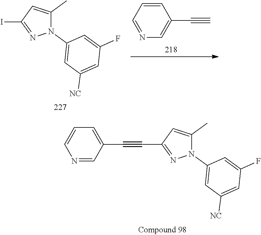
N1(C2=CC([NC])=CC(F)=C2)C(C)=CC(C#CC2=CC=CN=C2)=N1.N1(C2=CC([NC])=CC(F)=C2)C(C)=CC(I)=N1.C1=C(C#C)C=CC=N1
